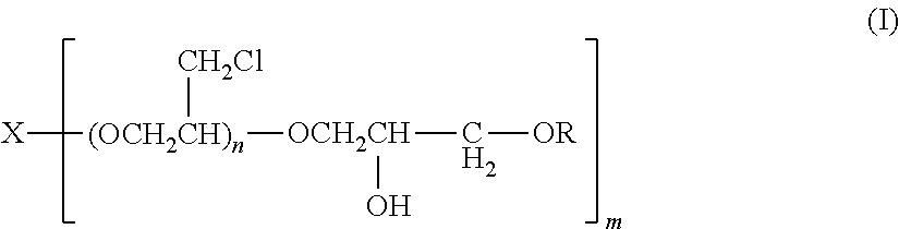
[X][(OCH2CH)n]([CH2Cl])[OCH2CH](O)C[OR]
